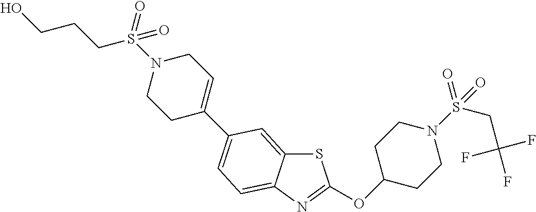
S1C2=CC(C3=CCN(S(CCCO)(=O)=O)CC3)=CC=C2N=C1OC1CCN(S(CC(F)(F)F)(=O)=O)CC1
